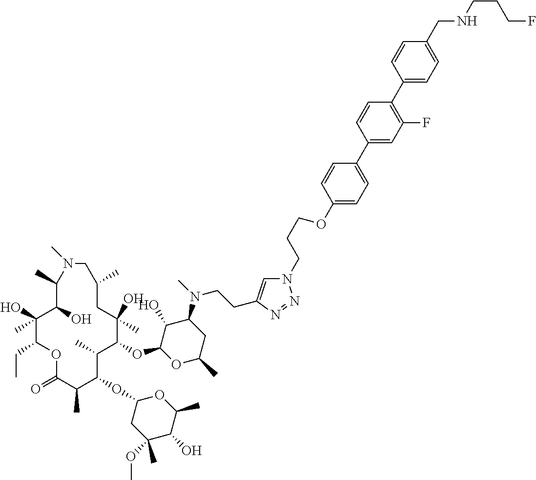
C1(O)C(OC2C(C)C(OC3CC(OC)(C)C(O)C(C)O3)C(C)C(=O)OC(CC)C(O)(C)C(O)C(C)N(C)CC(C)CC2(O)C)OC(C)CC1N(C)CCC1=CN(CCCOC2=CC=C(C3=CC(F)=C(C4=CC=C(CNCCCF)C=C4)C=C3)C=C2)N=N1
